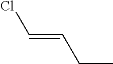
C(CC)=CCl
